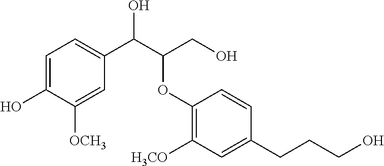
C1=C(O)C([OCH3])=CC(C(C(CO)OC2=C([H3CO])C=C(CCCO)C=C2)O)=C1
